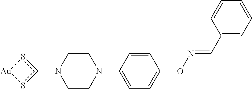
C1CN(C2=CC=C(ON=CC3=CC=CC=C3)C=C2)CCN1c1s[Au]s1
